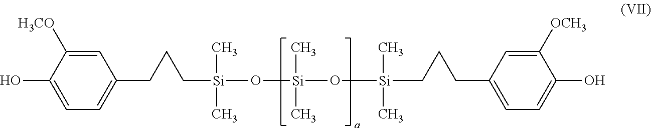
C1=C([H3CO])C(O)=CC=C1CCC[Si](O[Si](O[Si](CCCC1=CC=C(O)C([OCH3])=C1)(C)C)(C)C)(C)C
